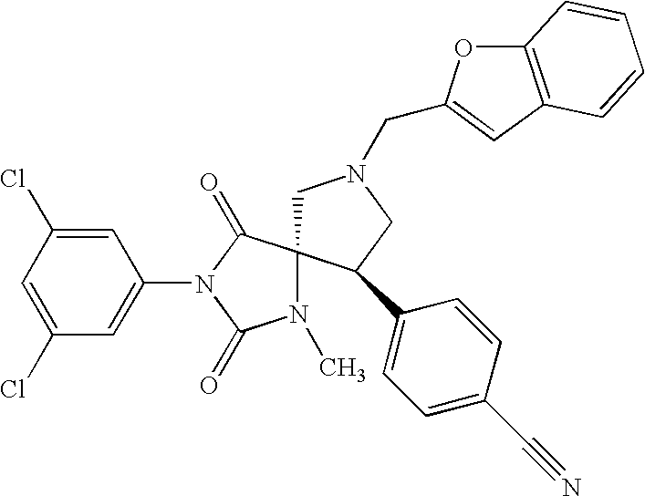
C1=C(Cl)C=C(N2C(=O)C3(N(C)C2=O)CN(CC2=CC4=C(O2)C=CC=C4)CC3C2=CC=C(C#N)C=C2)C=C1Cl
